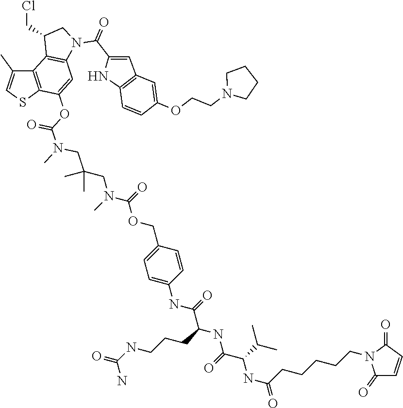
C12=C(SC=C1C)C(OC(N(C)CC(C)(CN(C)C(OCC1=CC=C(NC(=O)C(NC(=O)C(NC(CCCCCN3C(=O)C=CC3=O)=O)C(C)C)CCCNC(=O)N)C=C1)=O)C)=O)=CC1=C2C(CCl)CN1C(C1=CC2=C(N1)C=CC(OCCN1CCCC1)=C2)=O
